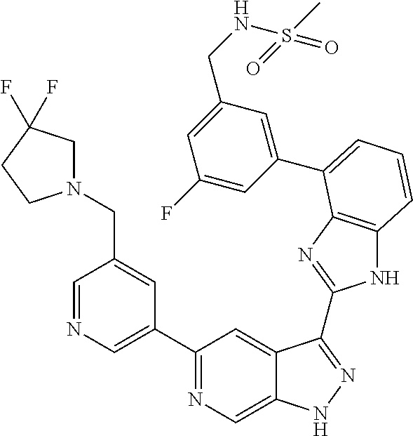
C1=NC=C(C2=NC=C3C(=C2)C(C2=NC4=C(N2)C=CC=C4C2=CC(CNS(C)(=O)=O)=CC(F)=C2)=NN3)C=C1CN1CC(F)(F)CC1
